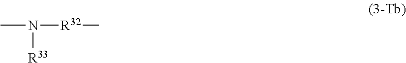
CN([R33])[R32]C
